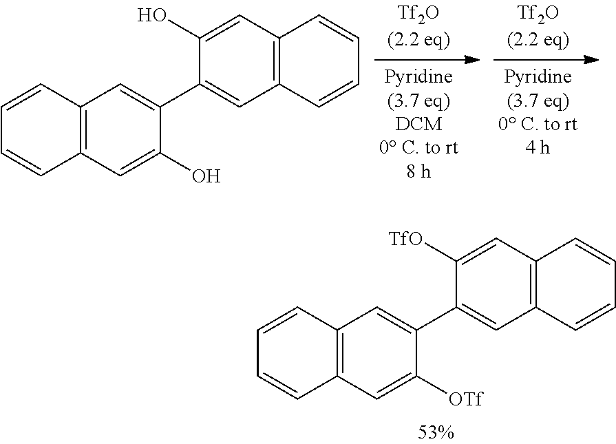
C12=C(C=C(O)C(C3=CC4=C(C=C3O)C=CC=C4)=C1)C=CC=C2.C12=C(C=C([OTf])C(C3=CC4=C(C=C3[TfO])C=CC=C4)=C1)C=CC=C2
